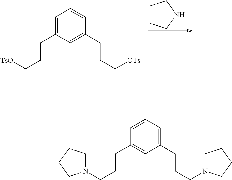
C1CCNC1.C1=C(CCC[TsO])C=C(CCC[OTs])C=C1.C1=CC=C(CCCN2CCCC2)C=C1CCCN1CCCC1
